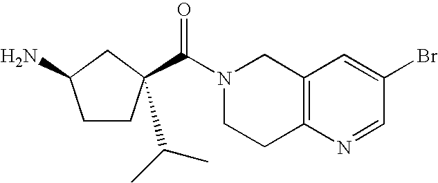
N1(C(=O)C2(C(C)C)CCC(N)C2)CCC2=C(C1)C=C(Br)C=N2
